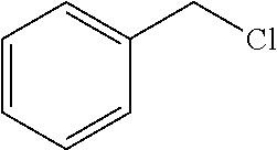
C1=CC=CC(CCl)=C1
